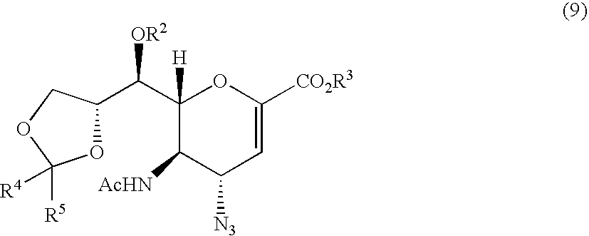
C1([H])(C([OR2])C2OC([R5])([R4])OC2)C([AcHN])C([N3])C=C([CO2R3])O1
